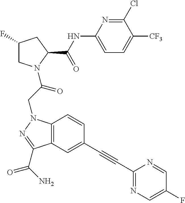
C1(NC(C2CC(F)CN2C(CN2C3=C(C(C(N)=O)=N2)C=C(C#CC2=NC=C(F)C=N2)C=C3)=O)=O)=CC=C([CF3])C(Cl)=N1
